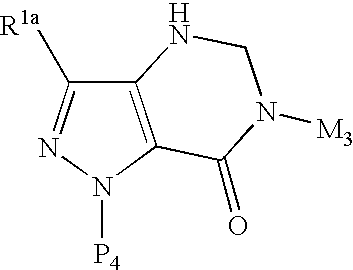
C12=C(N([P4])N=C1[R1a])C(=O)N([M3])CN2
